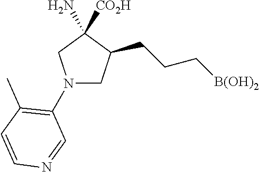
N1(C2=C(C)C=CN=C2)CC(CCC[B(OH)2])C(N)([CO2H])C1
